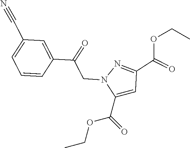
CCOC(C1=CC(C(OCC)=O)=NN1CC(=O)C1=CC(C#N)=CC=C1)=O
